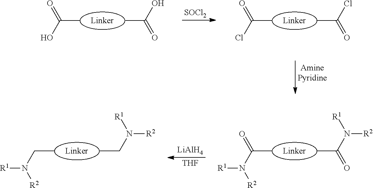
C(C)(O)=O.CC(O)=O.C(C)(Cl)=O.CC(Cl)=O.[SOCl2].C(C)(N([R1])[R2])=O.CC(N([R2])[R1])=O.C(C)N([R1])[R2].CCN([R2])[R1].[LiAlH4].[THF]
